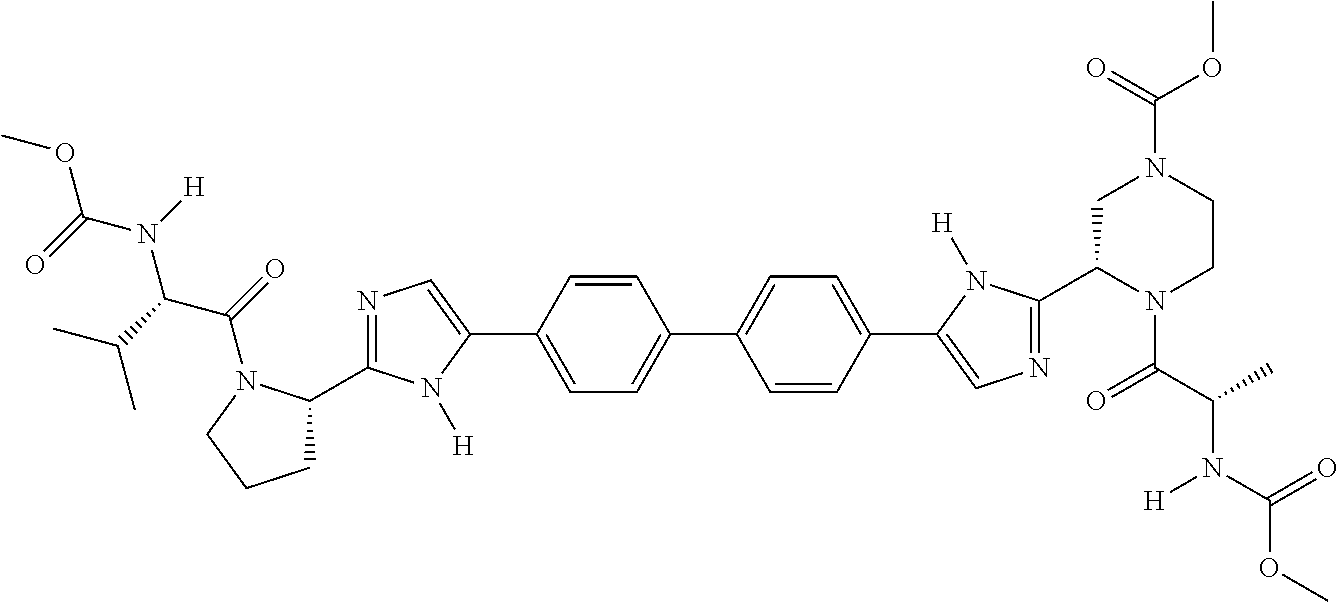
C(OC)(N(C(C(=O)N1C(C2=NC=C(C3=CC=C(C4=CC=C(C5=CN=C(C6N(C(C(C)N(C(=O)OC)[H])=O)CCN(C(=O)OC)C6)N5[H])C=C4)C=C3)N2[H])CCC1)C(C)C)[H])=O
